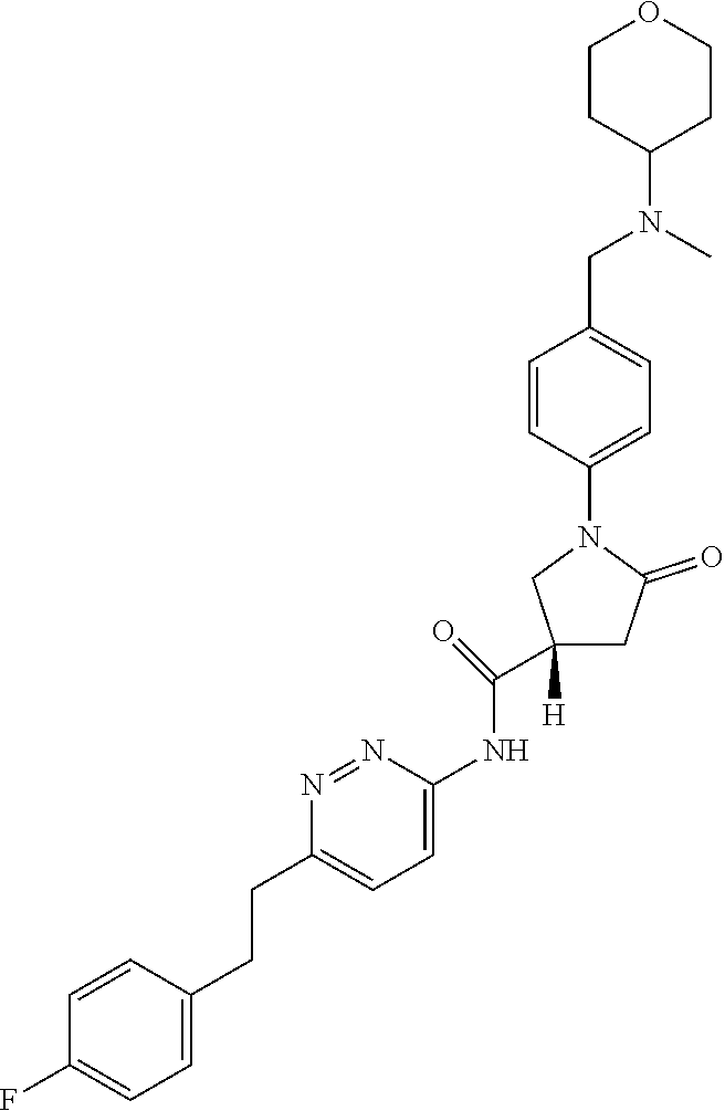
C1=CC(N2CC(C(NC3=CC=C(CCC4=CC=C(F)C=C4)N=N3)=O)([H])CC2=O)=CC=C1CN(C1CCOCC1)C
